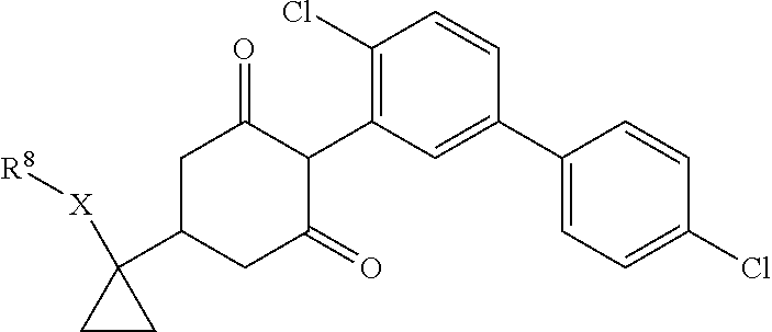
C1(C2=CC(C3C(=O)CC(C4([X][R8])CC4)CC3=O)=C(Cl)C=C2)=CC=C(Cl)C=C1
